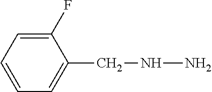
C1=CC=C(F)C(CNN)=C1
